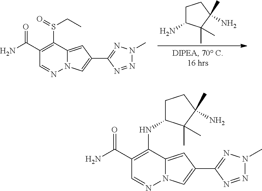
C12=CC(C3=NN(C)N=N3)=CN1N=CC(C(N)=O)=C2S(CC)=O.C1C(N)C(C)(C)C(C)(N)C1.C12=CC(C3=NN(C)N=N3)=CN1N=CC(C(N)=O)=C2NC1CCC(C)(N)C1(C)C
